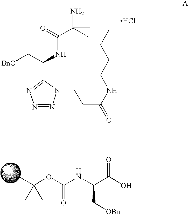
CC(OC(NC(C(O)=O)C[OBn])=O)(C)C.[BnO]CC(NC(C(N)(C)C)=O)C1=NN=NN1CCC(NCCCC)=O.Cl
